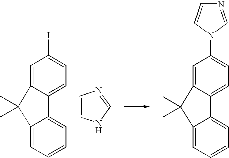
C12=CC=CC=C1C1=CC=C(I)C=C1C2(C)C.C1=CN=CN1.C12=CC=CC=C1C1=CC=C(N3C=CN=C3)C=C1C2(C)C
